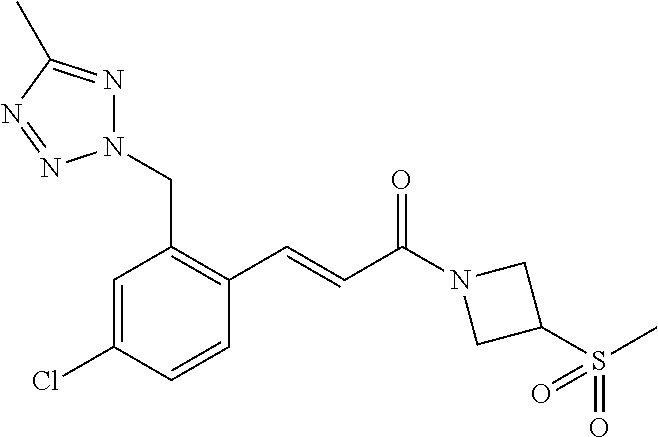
N1(CC2=C(C=CC(N3CC(S(C)(=O)=O)C3)=O)C=CC(Cl)=C2)N=C(C)N=N1
